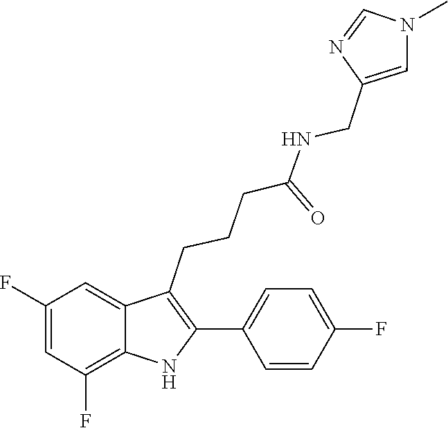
C1(C2=C(CCCC(NCC3=CN(C)C=N3)=O)C3=CC(F)=CC(F)=C3N2)=CC=C(F)C=C1
